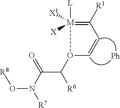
[R8]ON([R7])C(=O)C([R6])O1C=CC([R1])=[M]1([X])([L])[X1]
